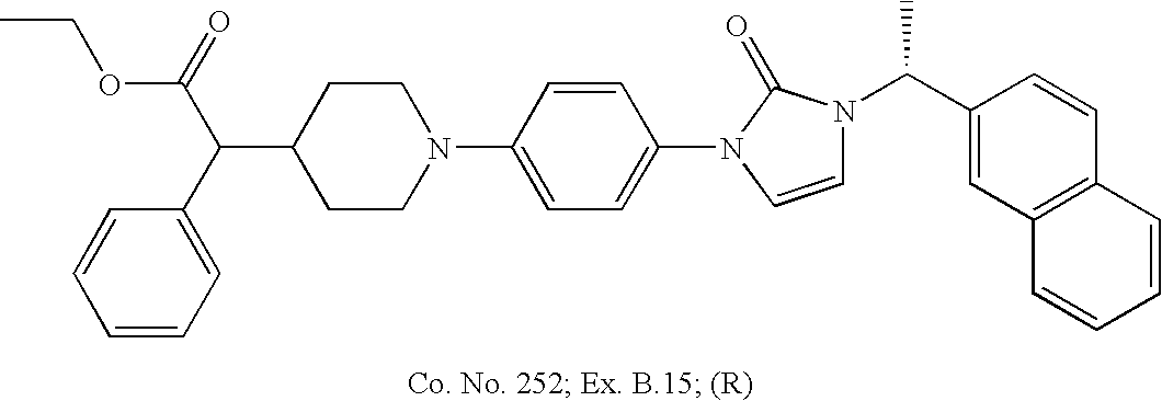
C1(C(C2=CC=CC=C2)C(=O)OCC)CCN(C2=CC=C(N3C=CN(C(C4=CC5=C(C=C4)C=CC=C5)C)C3=O)C=C2)CC1
